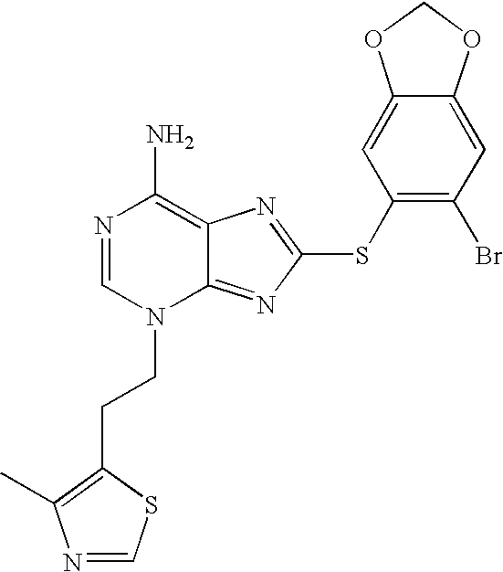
N1=CN(CCC2=C(C)N=CS2)C2=NC(SC3=C(Br)C=C4C(=C3)OCO4)=NC2=C1N
